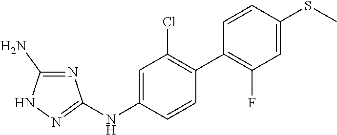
C1=C(NC2=NNC(N)=N2)C=CC(C2=C(F)C=C(SC)C=C2)=C1Cl
